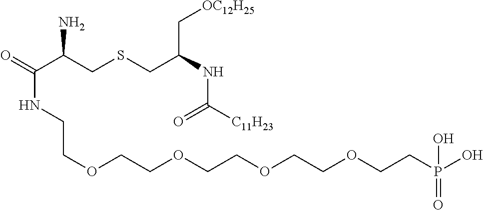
O=C(C(CSCC(NC([C11H23])=O)C[OC12H25])N)NCCOCCOCCOCCOCCP(O)(=O)O
